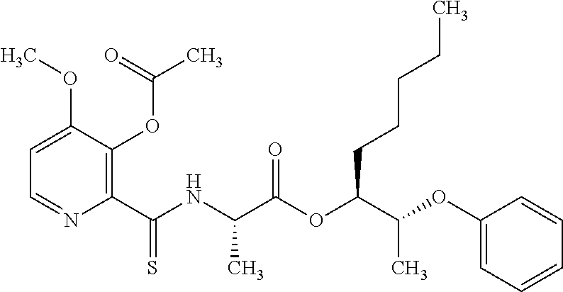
C1=C(OC)C(OC(=O)C)=C(C(NC(C(OC(C(OC2=CC=CC=C2)C)CCCCC)=O)C)=S)N=C1
